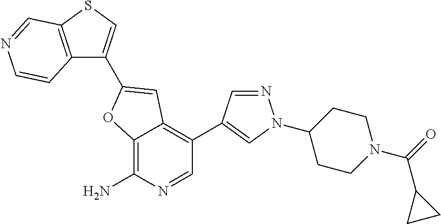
C12=C(N)N=CC(C3=CN(C4CCN(C(=O)C5CC5)CC4)N=C3)=C1C=C(C1=CSC3=C1C=CN=C3)O2
